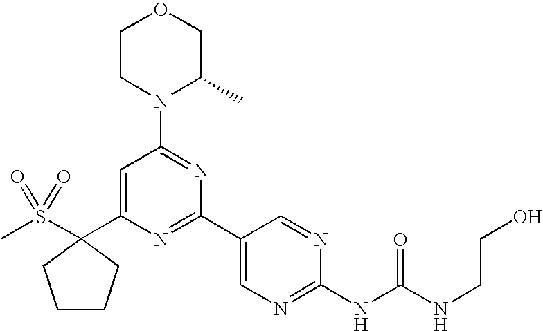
C1(C2(S(C)(=O)=O)CCCC2)=CC(N2C(C)COCC2)=NC(C2=CN=C(NC(=O)NCCO)N=C2)=N1
